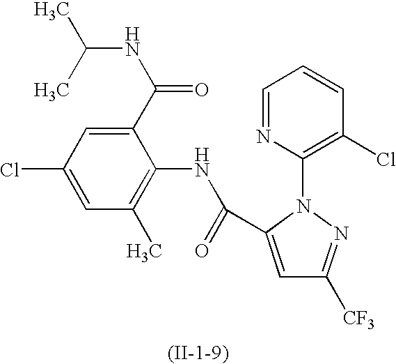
C1=NC(N2C(C(NC3=C(C)C=C(Cl)C=C3C(NC(C)C)=O)=O)=CC([CF3])=N2)=C(Cl)C=C1
